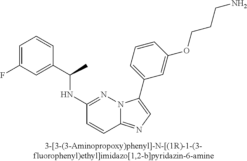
C1(NC(C2=CC(F)=CC=C2)C)=NN2C(=NC=C2C2=CC=CC(OCCCN)=C2)C=C1
